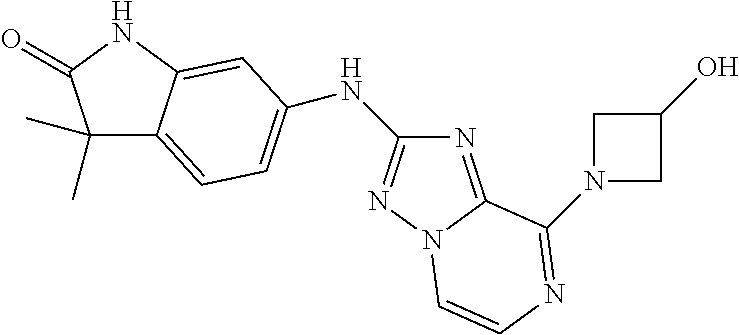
C1(C)(C)C2=CC=C(NC3=NN4C(=N3)C(N3CC(O)C3)=NC=C4)C=C2NC1=O
